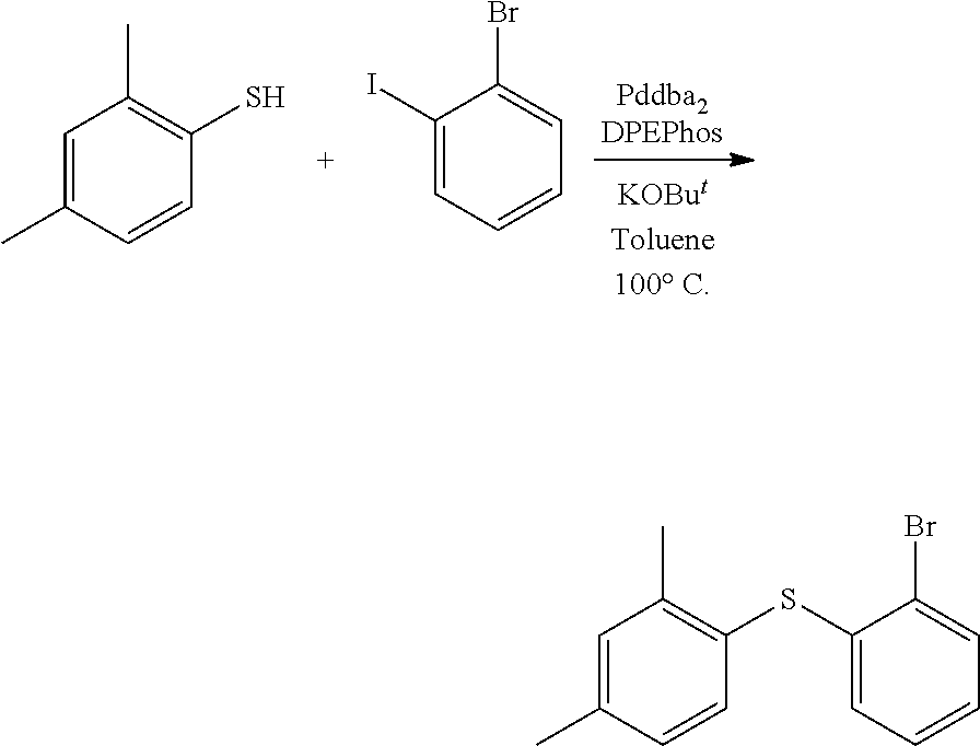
C1=C(C)C=CC(S)=C1C.C1(I)=CC=CC=C1Br.C1=C(C)C=CC(SC2=CC=CC=C2Br)=C1C
